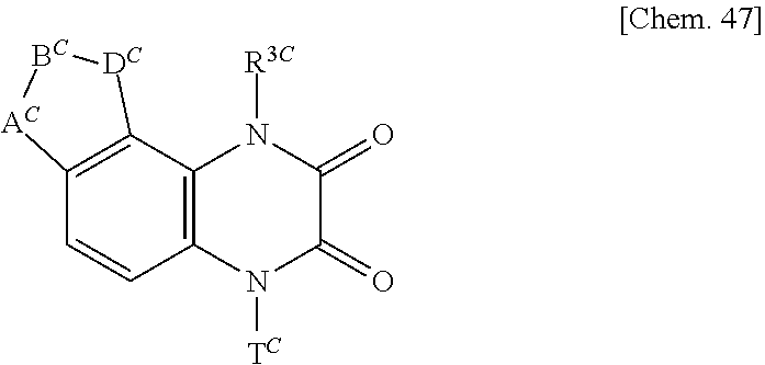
C12=C(C3=C(C=C1)N([TC])C(=O)C(=O)N3[R3C])[DC][BC][AC]2
